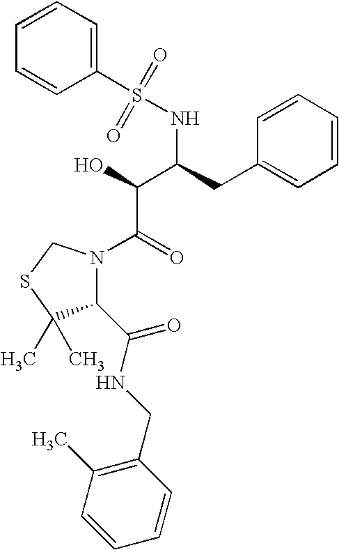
C1=CC=CC=C1CC(NS(=O)(=O)C1=CC=CC=C1)C(C(=O)N1C(C(NCC2=C(C)C=CC=C2)=O)C(C)(C)SC1)O
